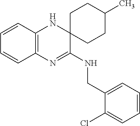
C1=CC2=C(C=C1)N=C(NCC1=CC=CC=C1Cl)C1(N2)CCC(C)CC1
